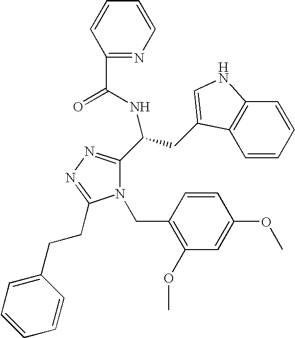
N1(CC2=C(OC)C=C(OC)C=C2)C(C(CC2=CNC3=C2C=CC=C3)NC(C2=NC=CC=C2)=O)=NN=C1CCC1=CC=CC=C1
